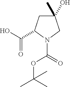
C1(O)(C)CC(C(O)=O)N(C(=O)OC(C)(C)C)C1
